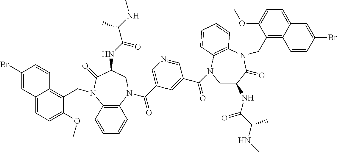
C1(Br)=CC2=CC=C(OC)C(CN3C4=C(N(C(C5=CN=CC(C(=O)N6CC(NC(C(NC)C)=O)C(=O)N(CC7=C8C(=CC=C7OC)C=C(Br)C=C8)C7=C6C=CC=C7)=C5)=O)CC(NC(C(NC)C)=O)C3=O)C=CC=C4)=C2C=C1
